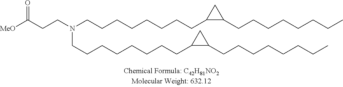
N(CCCCCCCCC1C(CCCCCCCC)C1)(CCC([MeO])=O)CCCCCCCCC1C(CCCCCCCC)C1
